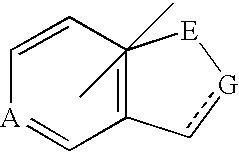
C1=CC2(C)(C)=C(C=[A]1)c[G][E]2
